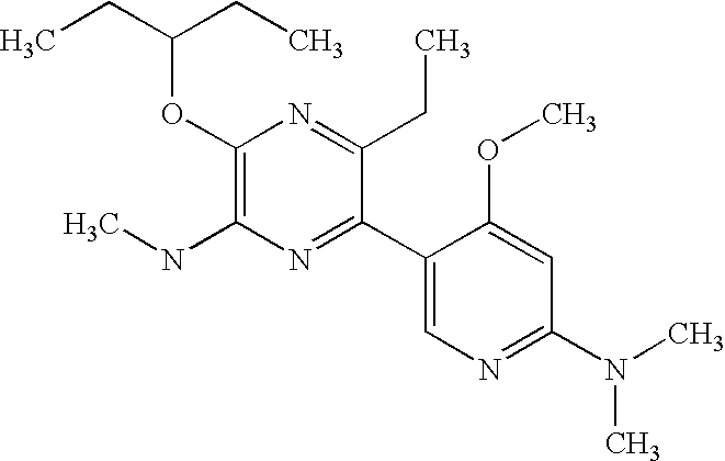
CCC(CC)OC1=C(NC)N=C(C2=CN=C(N(C)C)C=C2OC)C(CC)=N1
